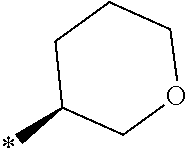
C1C(*)COCC1
